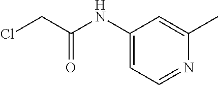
C1(NC(CCl)=O)=CC=NC(C)=C1
